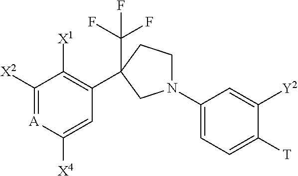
C1([X2])=[A]C([X4])=CC(C2(C(F)(F)F)CCN(C3=CC=C([T])C([Y2])=C3)C2)=C1[X1]
